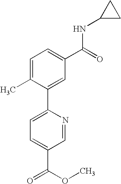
N1=CC(C(OC)=O)=CC=C1C1=CC(C(=O)NC2CC2)=CC=C1C
